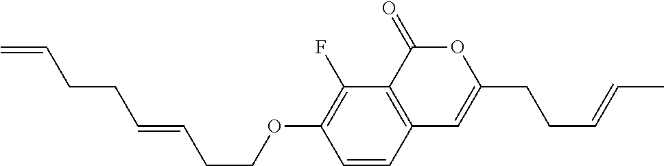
C1=CC2=C(C(F)=C1OCCC=CCCC=C)C(=O)OC(CCC=CC)=C2
